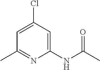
C1=C(Cl)C=C(NC(C)=O)N=C1C
